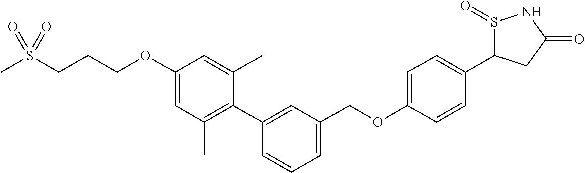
C1(OCCCS(C)(=O)=O)=CC(C)=C(C2=CC(COC3=CC=C(C4S(=O)NC(=O)C4)C=C3)=CC=C2)C(C)=C1
